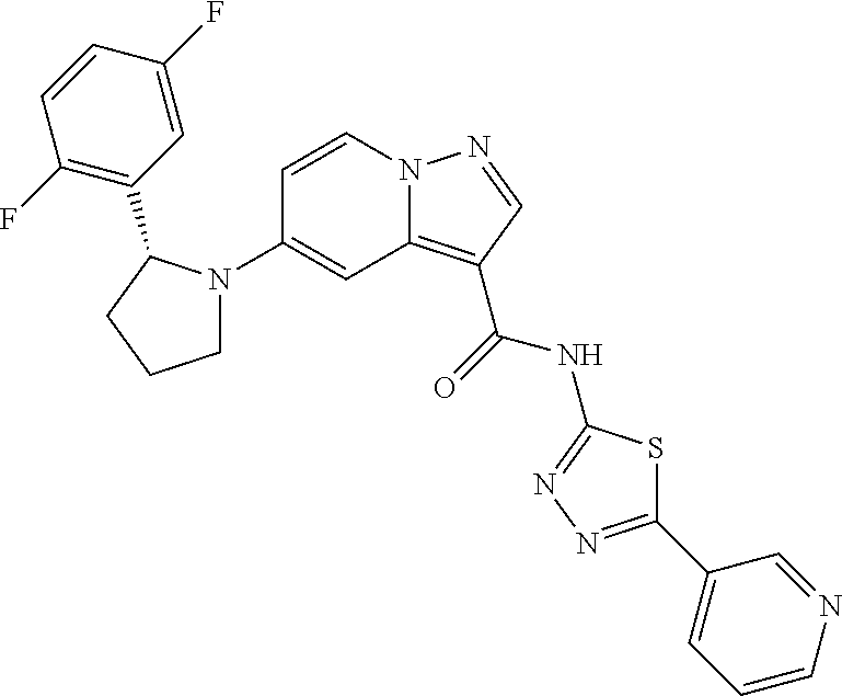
C1(N2CCCC2C2=C(F)C=CC(F)=C2)=CC2=C(C(=O)NC3=NN=C(C4=CC=CN=C4)S3)C=NN2C=C1
